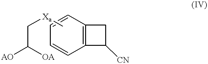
C12=C(C=CC=C1)CC2[CN].C[Xa]CC([AO])[OA]
